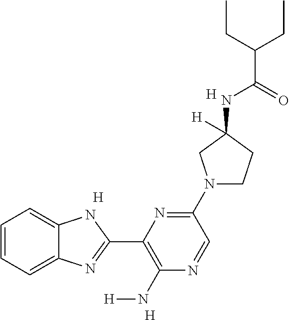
C1=CC=C2C(=C1)NC(C1=C(N[H])N=CC(N3CCC(NC(=O)C(CC)CC)([H])C3)=N1)=N2.[H].[H].[H]
